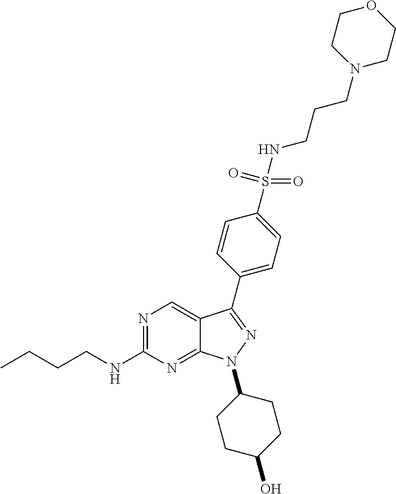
N1=C(NCCCC)N=C2C(=C1)C(C1=CC=C(S(=O)(NCCCN3CCOCC3)=O)C=C1)=NN2C1CCC(O)CC1
